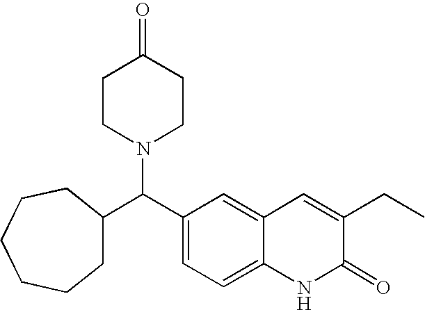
O=C1CCN(C(C2=CC=C3C(=C2)C=C(CC)C(=O)N3)C2CCCCCC2)CC1
